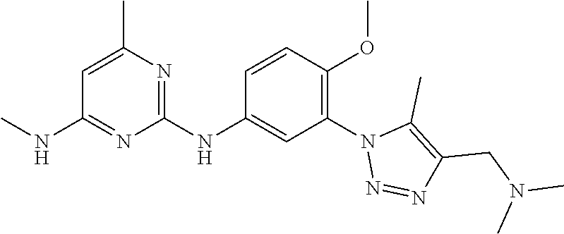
C1(NC2=CC(N3N=NC(CN(C)C)=C3C)=C(OC)C=C2)=NC(C)=CC(NC)=N1
